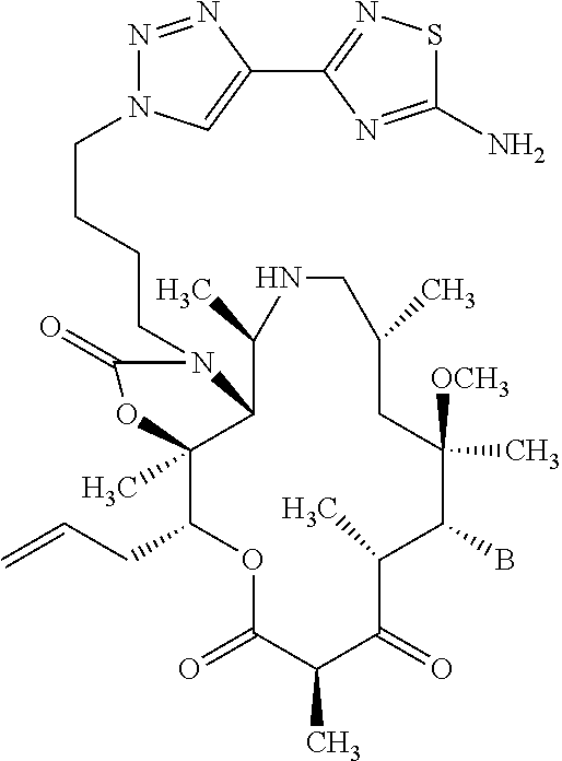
O1C(=O)C(C)C(=O)C(C)C(B)C([OCH3])(C)CC(C)CNC(C)C2C(C)(C1CC=C)OC(=O)N2CCCCN1N=NC(C2=NSC(N)=N2)=C1
